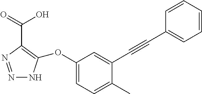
N1=NC(C(O)=O)=C(OC2=CC=C(C)C(C#CC3=CC=CC=C3)=C2)N1
